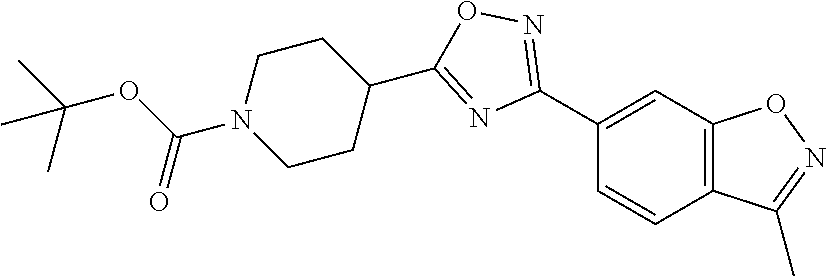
C1(C2=NOC(C3CCN(C(OC(C)(C)C)=O)CC3)=N2)=CC2=C(C=C1)C(C)=NO2
